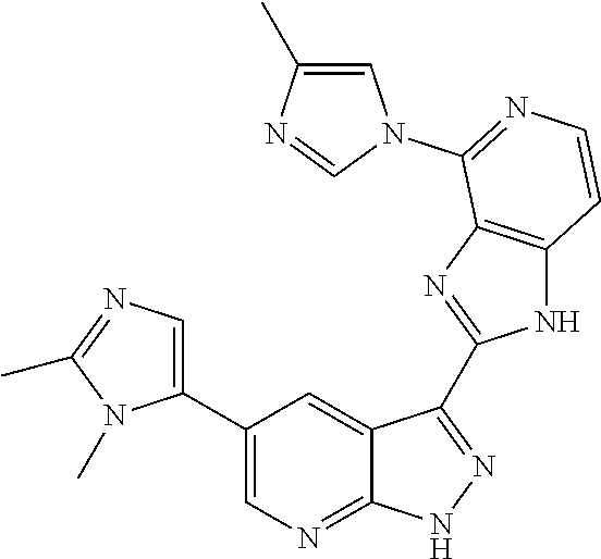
C1(C2=CN=C3C(=C2)C(C2=NC4=C(N2)C=CN=C4N2C=C(C)N=C2)=N[N H]3)=CN=C(C)N1C
